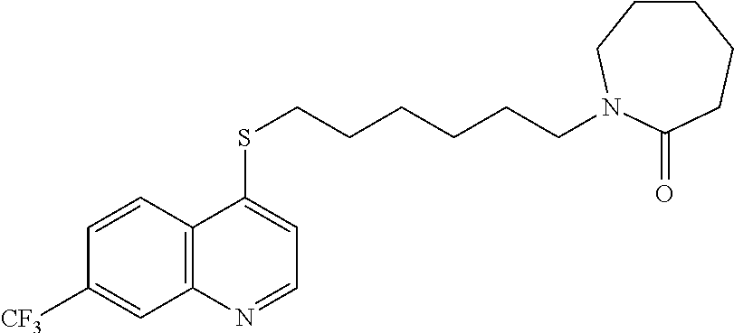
C12=C(C=CC([CF3])=C1)C(SCCCCCCN1CCCCCC1=O)=CC=N2
